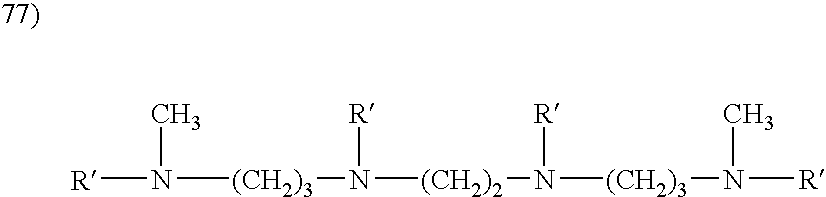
[R]N([(CH2)3]N([(CH2)2]N([R])[(CH2)3]N([R])C)[R])C
